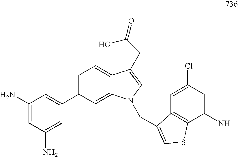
C1(N)=CC(N)=CC(C2=CC=C3C(=C2)N(CC2=CSC4=C2C=C(Cl)C=C4NC)C=C3CC(O)=O)=C1
